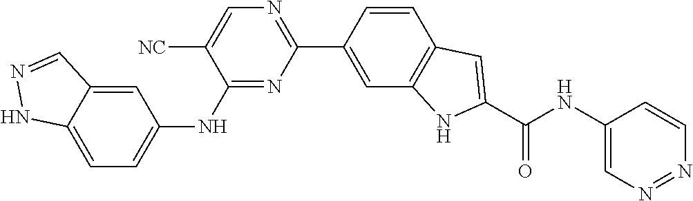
C1=C2C(=CC(NC3=NC(C4=CC5=C(C=C4)C=C(C(NC4=CN=NC=C4)=O)N5)=NC=C3[NC])=C1)C=NN2
